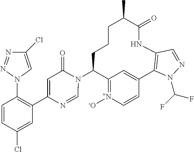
C12=[N+]([-O])C=CC(=C1)C1=C(NC(=O)C(C)CCCC2N2C(=O)C=C(C3=C(N4C=C(Cl)N=N4)C=CC(Cl)=C3)N=C2)C=NN1C(F)F
